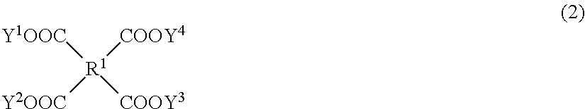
[Y1OOC][R1]([Y2OOC])([COOY3])[COOY4]
